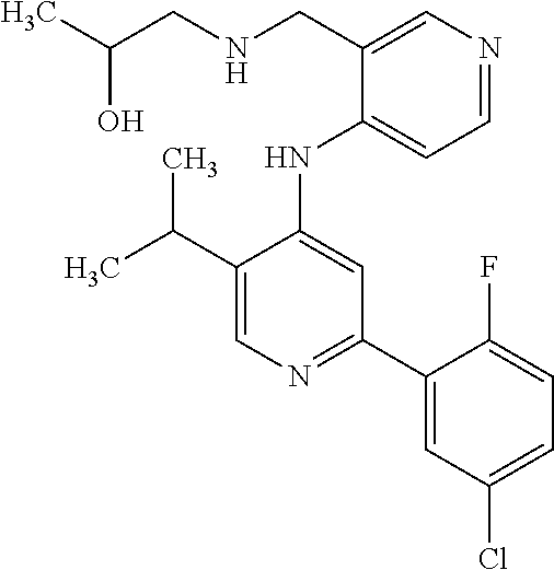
CC(CNCC1=CN=CC=C1NC1=CC(C2=CC(Cl)=CC=C2F)=NC=C1C(C)C)O
